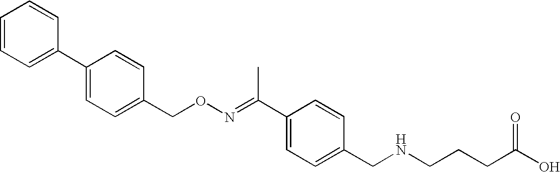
C1=CC=C(C2=CC=C(CON=C(C3=CC=C(CNCCCC(O)=O)C=C3)C)C=C2)C=C1
